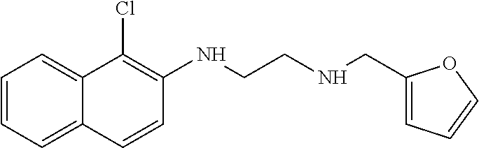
C1=CC=C2C(=C1)C(Cl)=C(NCCNCC1=CC=CO1)C=C2
